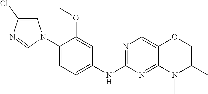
C1(N2C=C(Cl)N=C2)=CC=C(NC2=NC=C3C(=N2)N(C)C(C)CO3)C=C1OC
